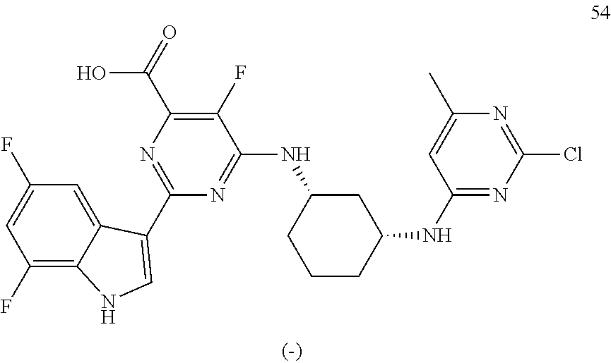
C1(F)=C(C(=O)O)N=C(C2=CNC3=C(F)C=C(F)C=C23)N=C1NC1CC(NC2=NC(Cl)=NC(C)=C2)CCC1
